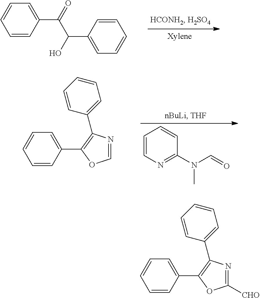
C1=CC(C(=O)C(O)C2=CC=CC=C2)=CC=C1.C1=CN=C(N(C=O)C)C=C1.C1=NC(C2=CC=CC=C2)=C(C2=CC=CC=C2)O1.C1([CHO])=NC(C2=CC=CC=C2)=C(C2=CC=CC=C2)O1
